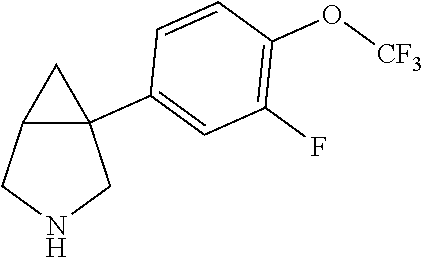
C12C(C3=CC(F)=C(O[CF3])C=C3)(CNC1)C2
